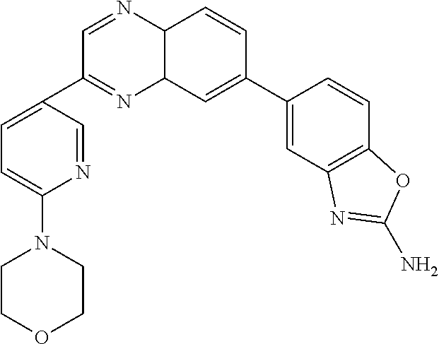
C12C(C=CC(C3=CC4=C(C=C3)OC(N)=N4)=C1)N=CC(C1=CC=C(N3CCOCC3)N=C1)=N2
